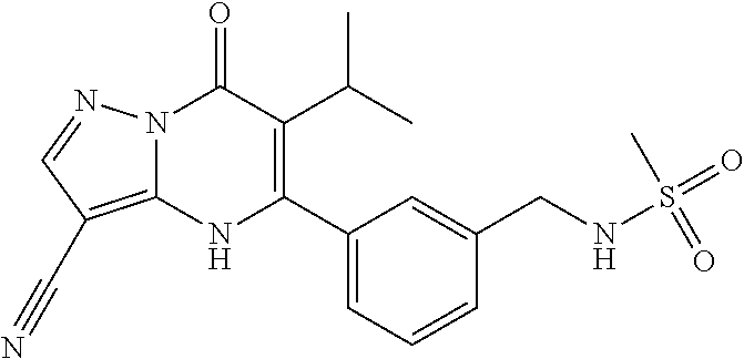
N12C(=C(C#N)C=N1)NC(C1=CC=CC(CNS(=O)(=O)C)=C1)=C(C(C)C)C2=O
